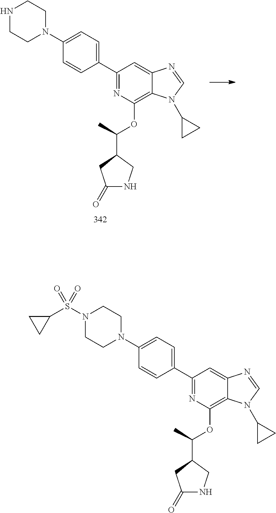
N1(S(C2CC2)(=O)=O)CCN(C2=CC=C(C3=NC(OC(C)C4CNC(=O)C4)=C4C(=C3)N=CN4C3CC3)C=C2)CC1.N1CCN(C2=CC=C(C3=NC(OC(C)C4CNC(=O)C4)=C4C(=C3)N=CN4C3CC3)C=C2)CC1
